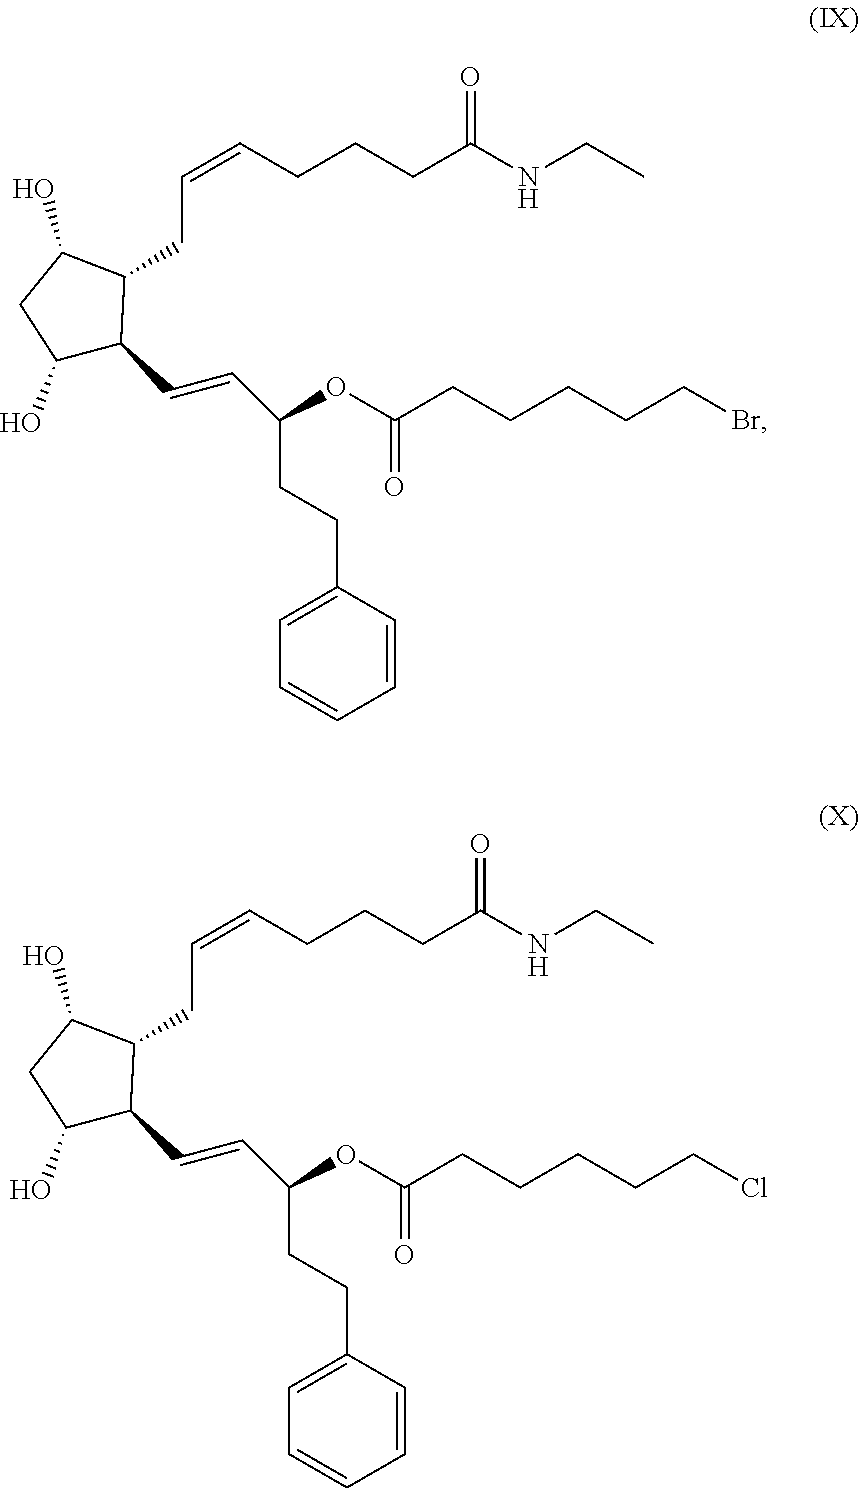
C1=CC(CCC(OC(CCCCCBr)=O)C=CC2C(CC=CCCCC(NCC)=O)C(O)CC2O)=CC=C1.C1=CC(CCC(OC(CCCCCCl)=O)C=CC2C(CC=CCCCC(NCC)=O)C(O)CC2O)=CC=C1
